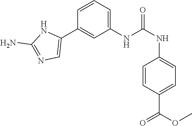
C1(NC(NC2=CC=C(C(OC)=O)C=C2)=O)=CC=CC(C2=CN=C(N)N2)=C1
